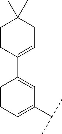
C1=CC=C(C(C)C)C=C1C1=CCC(C)(C)C=C1
